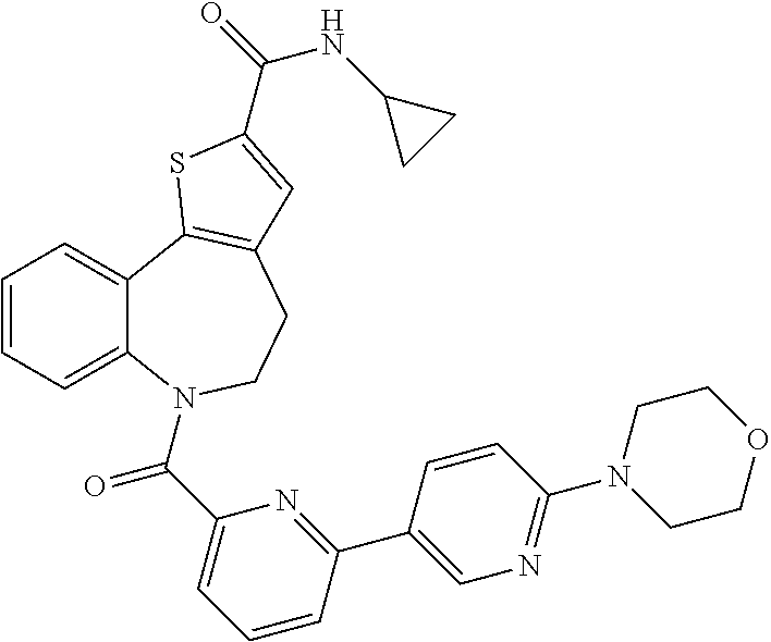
C1=CC=C2C(=C1)C1=C(CCN2C(C2=CC=CC(C3=CN=C(N4CCOCC4)C=C3)=N2)=O)C=C(C(=O)NC2CC2)S1
